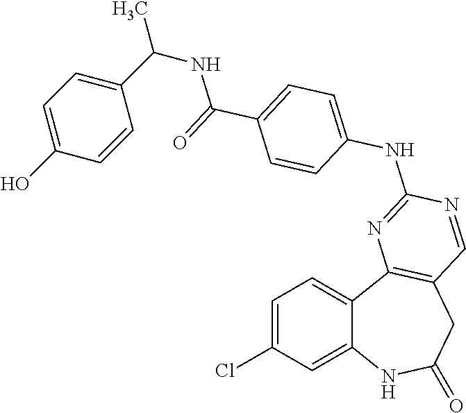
C1=C(Cl)C=C2C(=C1)C1=C(CC(=O)N2)C=NC(NC2=CC=C(C(=O)NC(C)C3=CC=C(O)C=C3)C=C2)=N1
